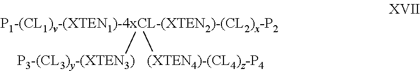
[P1-(CL1)v-(XTEN1)-4xCL-(XTEN2)-(CL2)x-P2]([P3-(CL3)y-(XTEN3)])[(XTEN4)-(CL4)z-P4]
